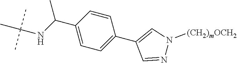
C1=C(C(NC(C)(C)C)C)C=CC(C2=CN([(CH2)mOCH2])N=C2)=C1
